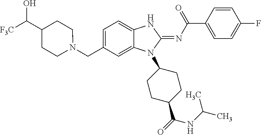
C1=C(CN2CCC(C([F3C])O)CC2)C=C2C(=C1)NC(=NC(C1=CC=C(F)C=C1)=O)N2C1CCC(C(NC(C)C)=O)CC1
